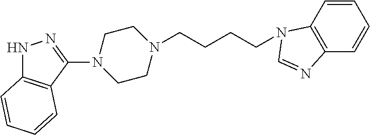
N1(C2=NNC3=C2C=CC=C3)CCN(CCCCN2C3=C(C=CC=C3)N=C2)CC1
